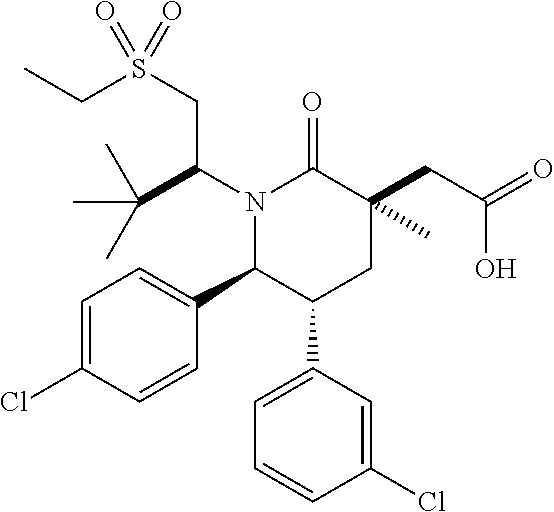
N1(C(CS(CC)(=O)=O)C(C)(C)C)C(C2=CC=C(Cl)C=C2)C(C2=CC=CC(Cl)=C2)CC(CC(O)=O)(C)C1=O
